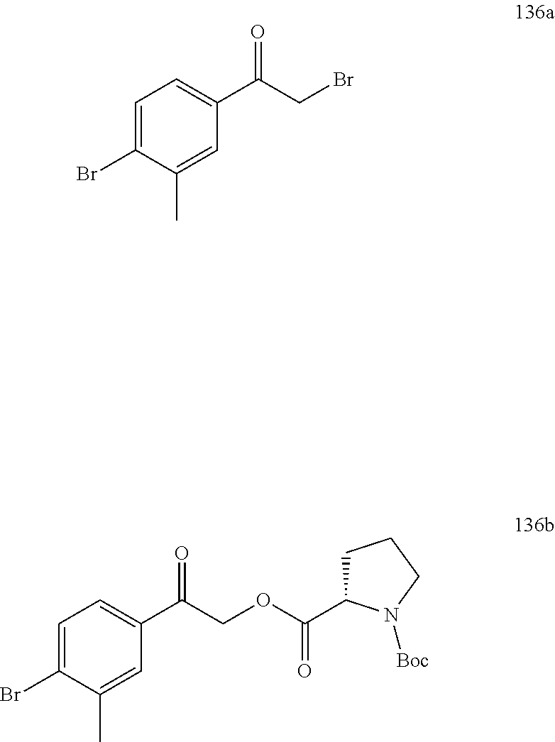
O=C(CBr)C1=CC=C(Br)C(C)=C1.O=C(COC(C1CCCN1[Boc])=O)C1=CC=C(Br)C(C)=C1
